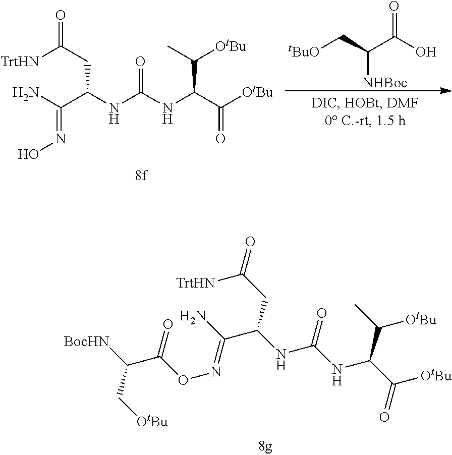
NC(C(NC(NC(C([OtBu])=O)C([OtBu])C)=O)CC(=O)[TrtHN])=NO.[tBuO]CC(C(O)=O)[NHBoc].C([TrtHN])(CC(C(N)=NOC(C(C[OtBu])[BocHN])=O)NC(NC(C([OtBu])=O)C([OtBu])C)=O)=O
